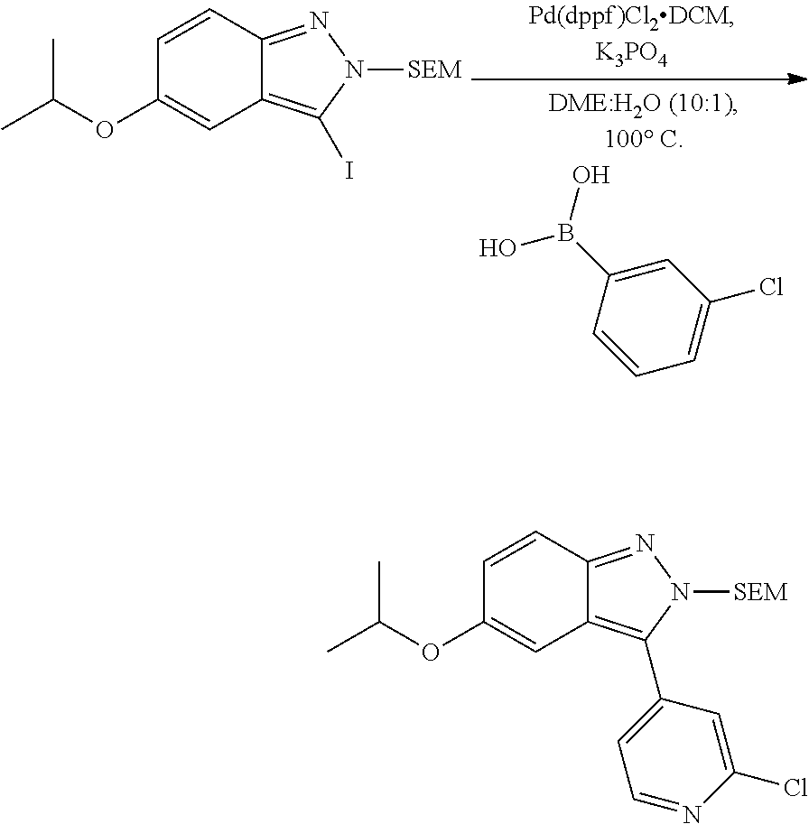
C1=C(B(O)O)C=CC=C1Cl.C1=CC2=NN([SEM])C(I)=C2C=C1OC(C)C.C1=CC2=NN([SEM])C(C3=CC=NC(Cl)=C3)=C2C=C1OC(C)C
